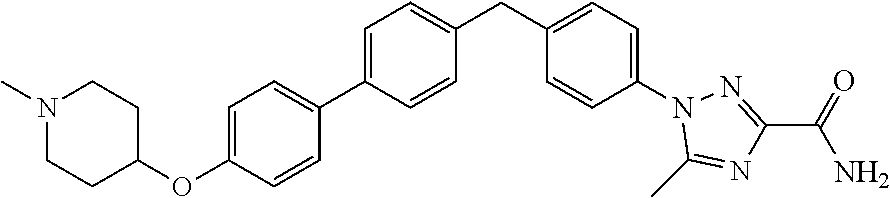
C1=C(C2=CC=C(OC3CCN(C)CC3)C=C2)C=CC(CC2=CC=C(N3C(C)=NC(C(=O)N)=N3)C=C2)=C1
